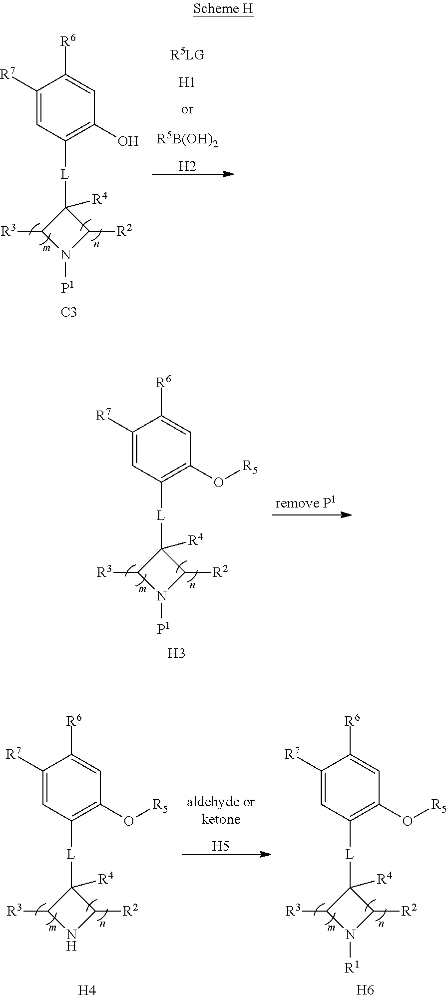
[L](C1([R4])C([R3])N([P1])C1[R2])C1=C(O)C=C([R6])C([R7])=C1.[C3].[H1].[R5B(OH)2].[H2].[L](C1([R4])C([R3])N([P1])C1[R2])C1=C(O[R5])C=C([R6])C([R7])=C1.[H3].[L](C1([R4])C([R3])NC1[R2])C1=C(O[R5])C=C([R6])C([R7])=C1.[H4].[H5].[L](C1([R4])C([R3])N([R1])C1[R2])C1=C(O[R5])C=C([R6])C([R7])=C1.[H6]
